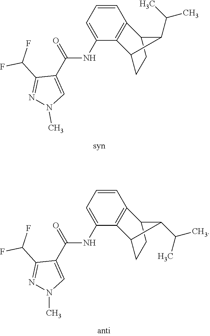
C1=CC=C(NC(C2=CN(C)N=C2C(F)F)=O)C2=C1C1CCC2C1C(C)C.C1=CC=C(NC(C2=CN(C)N=C2C(F)F)=O)C2=C1C1CCC2C1C(C)C
